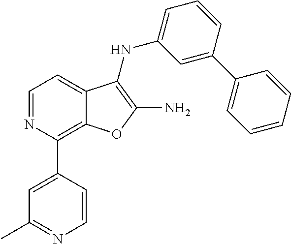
C1=NC(C2=CC(C)=NC=C2)=C2C(=C1)C(NC1=CC=CC(C3=CC=CC=C3)=C1)=C(N)O2
